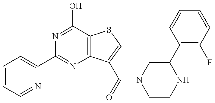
N1=C(O)C2=C(N=C1C1=CC=CC=N1)C(C(N1CCNC(C3=C(F)C=CC=C3)C1)=O)=CS2
